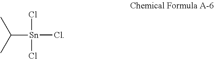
C([Sn](Cl)(Cl)Cl)(C)C
